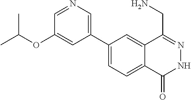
C1(C2=CN=CC(OC(C)C)=C2)=CC=C2C(=C1)C(CN)=NNC2=O
